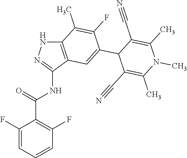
C12=C(C(NC(C3=C(F)C=CC=C3F)=O)=NN1)C=C(C1C(C#N)=C(C)N(C)C(C)=C1C#N)C(F)=C2C
